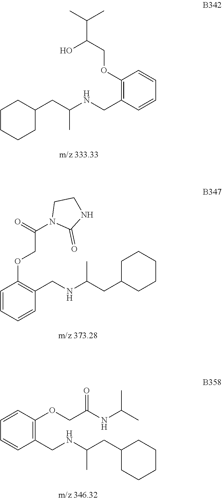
C1(CNC(CC2CCCCC2)C)=C(OCC(O)C(C)C)C=CC=C1.N1C(=O)N(C(COC2=C(CNC(CC3CCCCC3)C)C=CC=C2)=O)CC1.C1=CC=CC(OCC(=O)NC(C)C)=C1CNC(CC1CCCCC1)C
